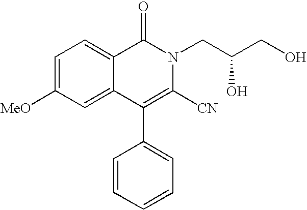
C1=C([MeO])C=C2C(=C1)C(=O)N(CC(O)CO)C([CN])=C2C1=CC=CC=C1
